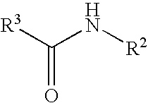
C(N[R2])([R3])=O
